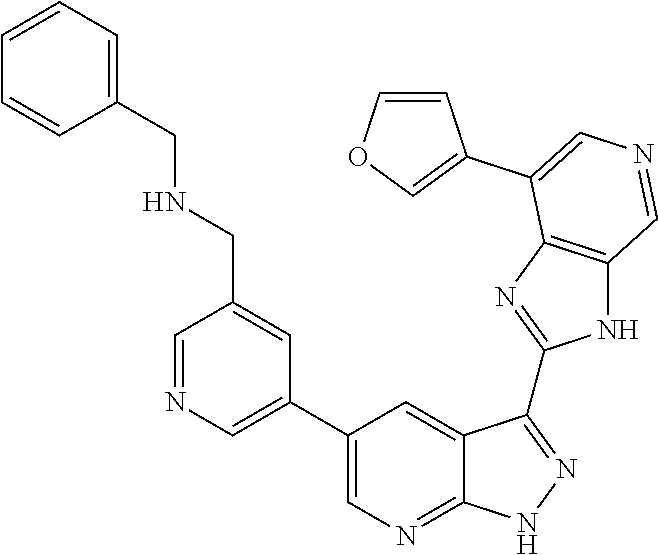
C1=NC=C(C2=CN=C3C(=C2)C(C2=NC4=C(N2)C=NC=C4C2=COC=C2)=NN3)C=C1CNCC1=CC=CC=C1
